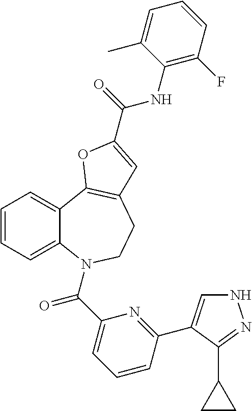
C1=CC=C2C(=C1)C1=C(CCN2C(C2=CC=CC(C3=CNN=C3C3CC3)=N2)=O)C=C(C(=O)NC2=C(F)C=CC=C2C)O1
